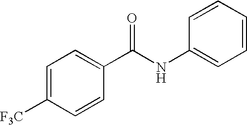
C1=C([F3C])C=CC(C(NC2=CC=CC=C2)=O)=C1
